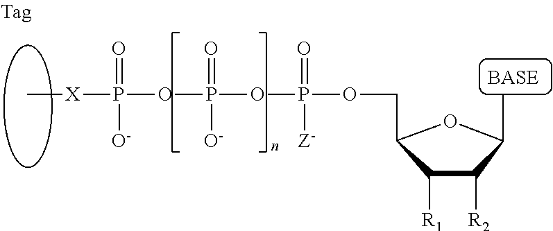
[X](P(OP([O-])(=O)OP([Z-])(=O)OCC1C([R1])C([R2])C(C)O1)(=O)[O-])C
